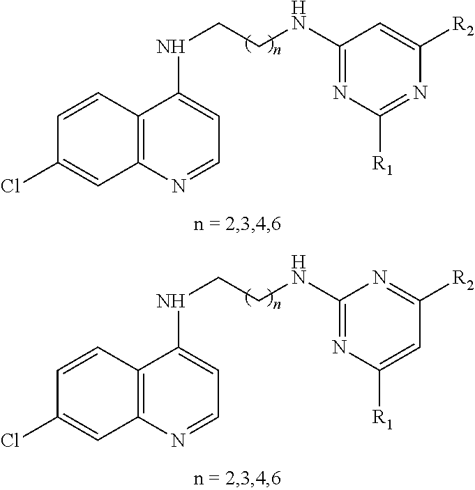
C12=C(N=CC=C1NCCNC1=NC([R1])=NC([R2])=C1)C=C(Cl)C=C2.C12=C(N=CC=C1NCCNC1=NC([R1])=CC([R2])=N1)C=C(Cl)C=C2
